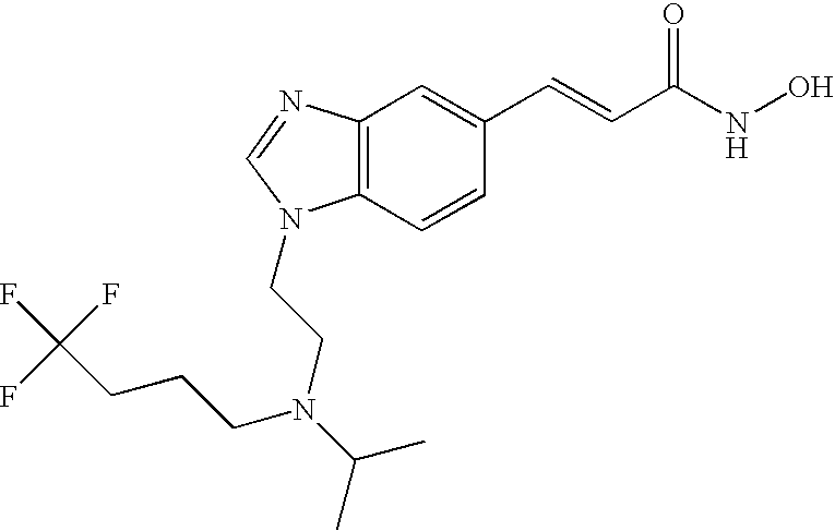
C12=C(C=CC(C=CC(=O)NO)=C1)N(CCN(C(C)C)CCCC(F)(F)F)C=N2
